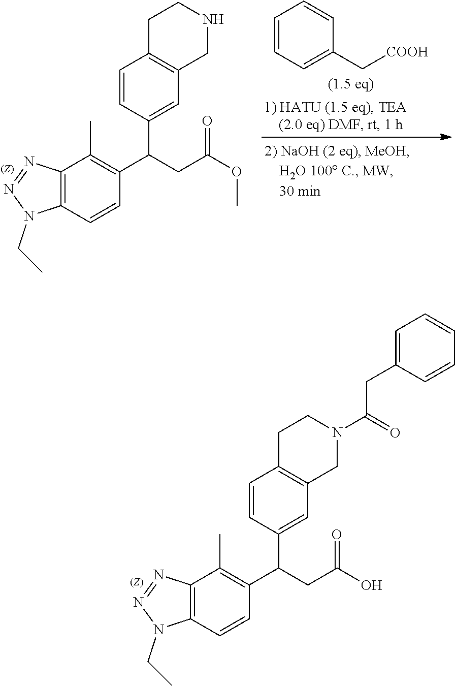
N1(CC)N=NC2=C1C=CC(C(C1=CC3=C(C=C1)CCN(C(=O)CC1=CC=CC=C1)C3)CC(=O)O)=C2C.N1(CC)N=NC2=C1C=CC(C(C1=CC3=C(C=C1)CCNC3)CC(=O)OC)=C2C.C1=CC=C(C[COOH])C=C1
